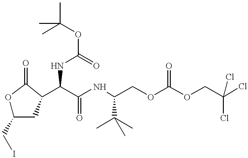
C(C(NC(COC(OCC(Cl)(Cl)Cl)=O)C(C)(C)C)=O)(NC(OC(C)(C)C)=O)C1CC(CI)OC1=O
